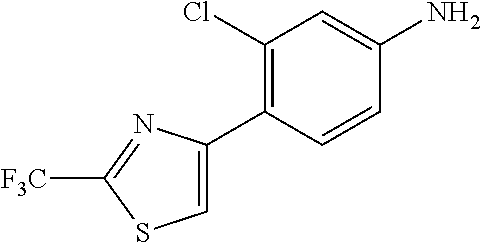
C1=C(C2=C(Cl)C=C(N)C=C2)N=C([F3C])S1
